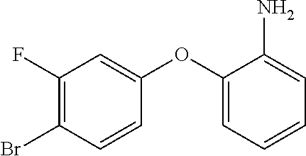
C1=CC(OC2=CC=CC=C2N)=CC(F)=C1Br
